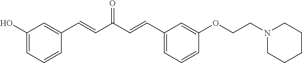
C1(O)=CC=CC(C=CC(C=CC2=CC=CC(OCCN3CCCCC3)=C2)=O)=C1
